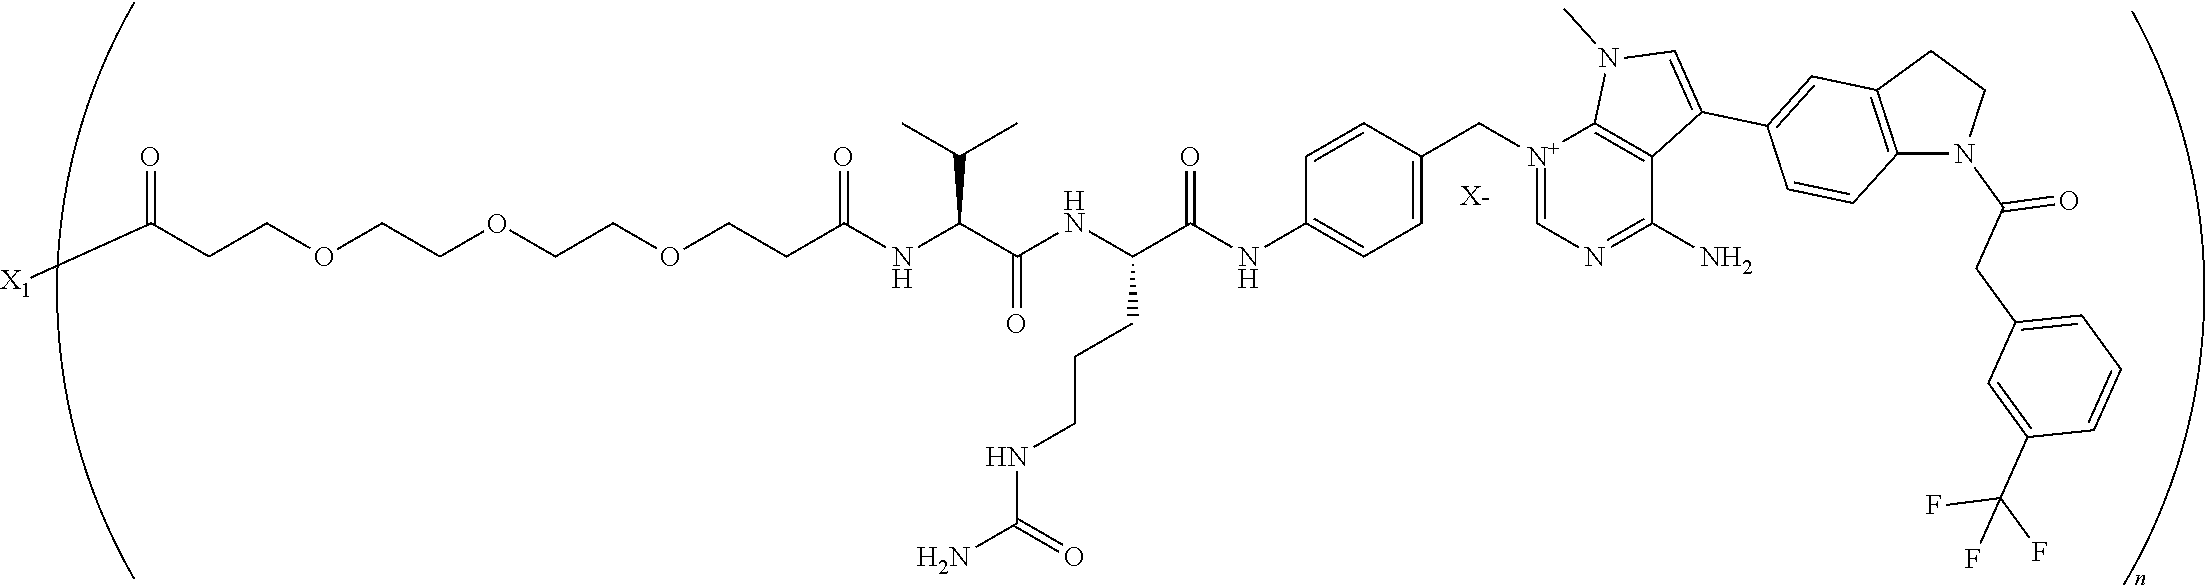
[X-].C(COCCOCCOCCC(NC(C(NC(C(NC1=CC=C(C[N+]2=CN=C(N)C3=C2N(C)C=C3C2=CC3=C(C=C2)N(C(CC2=CC=CC(C(F)(F)F)=C2)=O)CC3)C=C1)=O)CCCNC(=O)N)=O)C(C)C)=O)C([X1])=O
